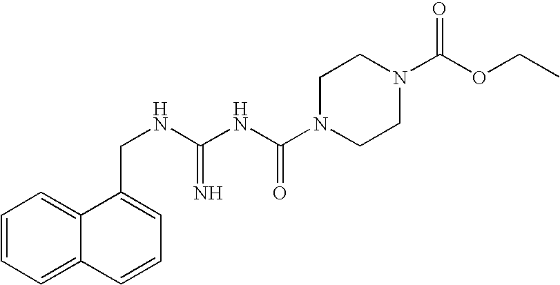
C1=CC=C2C(=C1)C(CNC(NC(N1CCN(C(OCC)=O)CC1)=O)=N)=CC=C2
